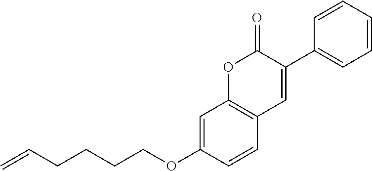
C1=CC=CC(C2=CC3=C(OC2=O)C=C(OCCCCC=C)C=C3)=C1
